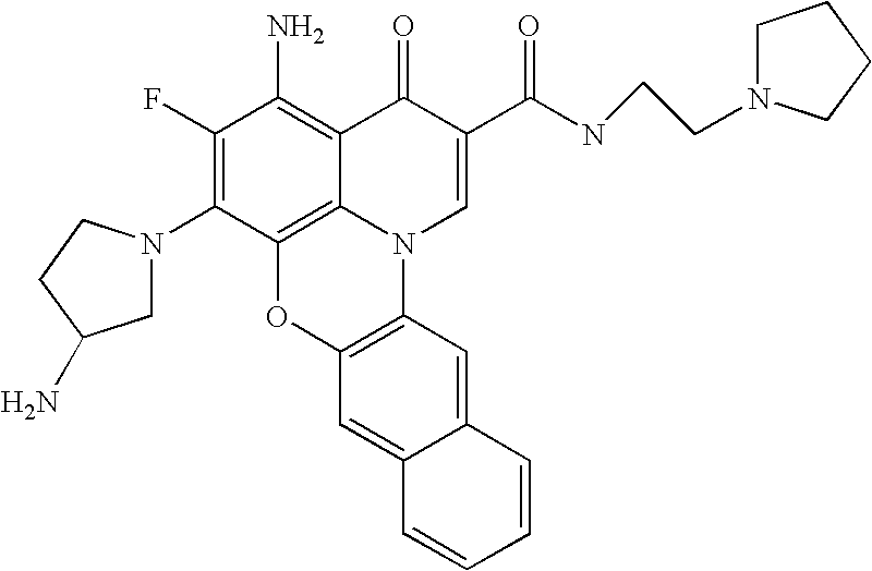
C1(F)=C(N2CC(N)CC2)C2=C3C(=C1N)C(=O)C(C(NCCN1CCCC1)=O)=CN3C1=C(O2)C=C2C(=C1)C=CC=C2
